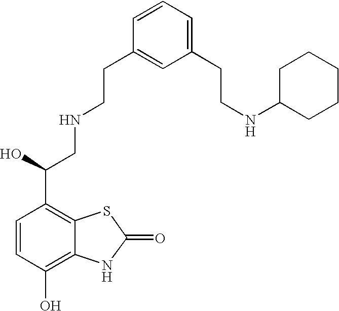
C12=C(O)C=CC(C(O)CNCCC3=CC(CCNC4CCCCC4)=CC=C3)=C1SC(=O)N2
